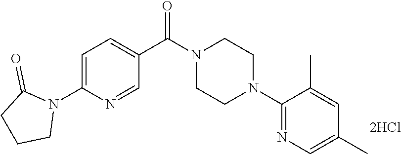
C1=C(N2C(=O)CCC2)N=CC(C(N2CCN(C3=NC=C(C)C=C3C)CC2)=O)=C1.[2HCl]
